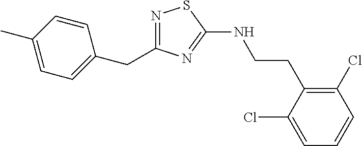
N1=C(CC2=CC=C(C)C=C2)N=C(NCCC2=C(Cl)C=CC=C2Cl)S1
